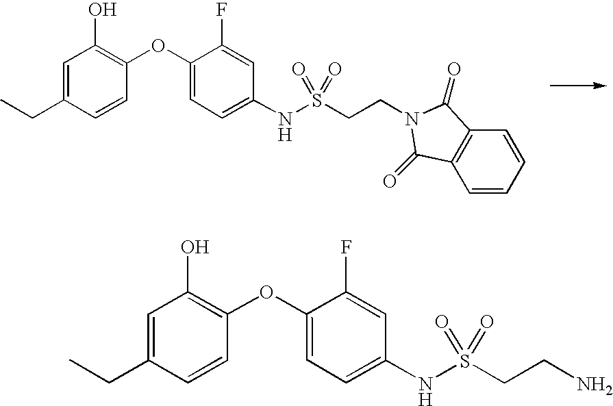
C1=CC=CC2=C1C(=O)N(CCS(NC1=CC=C(OC3=C(O)C=C(CC)C=C3)C(F)=C1)(=O)=O)C2=O.NCCS(NC1=CC=C(OC2=C(O)C=C(CC)C=C2)C(F)=C1)(=O)=O
